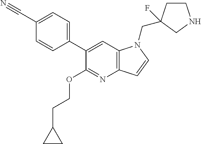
C1(C#N)=CC=C(C2=CC3=C(N=C2OCCC2CC2)C=CN3CC2(F)CCNC2)C=C1
